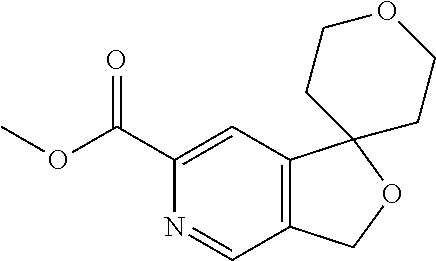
C12=C(C=C(C(OC)=O)N=C1)C1(OC2)CCOCC1
